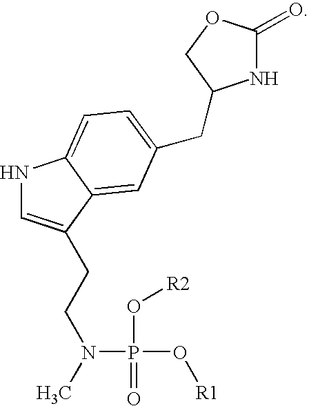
N1C=C(CCN(C)P(O[R1])(O[R2])=O)C2=CC(CC3NC(=O)OC3)=CC=C12
